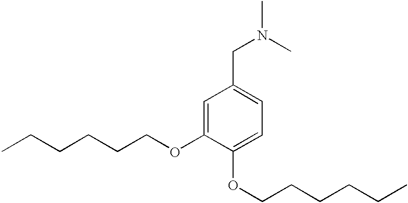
N(CC1=CC=C(OCCCCCC)C(OCCCCCC)=C1)(C)C
